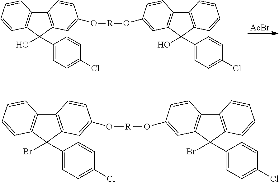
C12=C(C(O)(C3=CC=C(Cl)C=C3)C3=C1C=CC(O[R]OC1=CC4=C(C5=C(C4(O)C4=CC=C(Cl)C=C4)C=CC=C5)C=C1)=C3)C=CC=C2.[AcBr].C12=C(C(Br)(C3=CC=C(Cl)C=C3)C3=C1C=CC(O[R]OC1=CC4=C(C5=C(C4(Br)C4=CC=C(Cl)C=C4)C=CC=C5)C=C1)=C3)C=CC=C2
